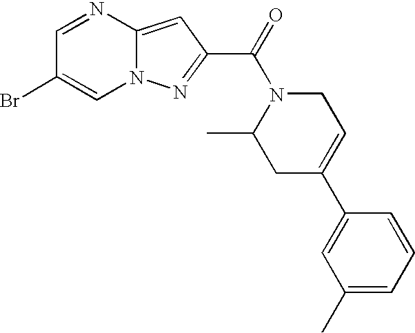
C1=NC2=CC(C(=O)N3C(C)CC(C4=CC(C)=CC=C4)=CC3)=NN2C=C1Br
